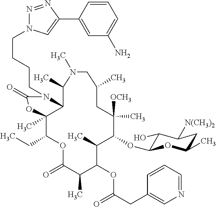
C12C(C)(C(CC)OC(=O)C(C)C(OC(CC3=CN=CC=C3)=O)C(C)C(OC3C(O)C([N(CH3)2])CC(C)O3)C([OCH3])(C)CC(C)CN(C)C1C)OC(=O)N2CCCCN1N=NC(C2=CC(N)=CC=C2)=C1
